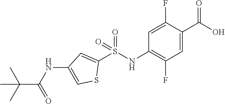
C1(S(NC2=C(F)C=C(C(O)=O)C(F)=C2)(=O)=O)=CC(NC(C(C)(C)C)=O)=CS1
